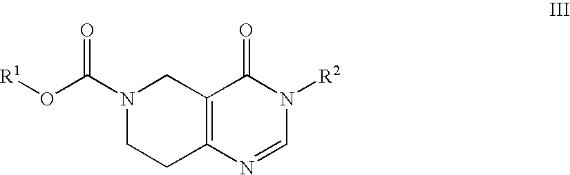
N1(C(O[R1])=O)CCC2=C(C1)C(=O)N([R2])C=N2
